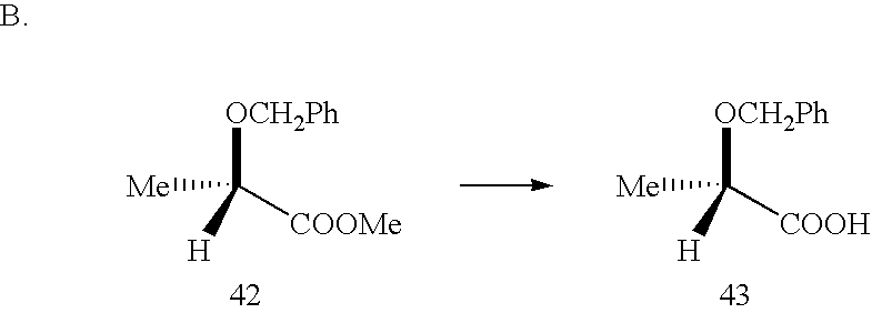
[OCH2Ph]C([H])([Me])[COOMe].[OCH2Ph]C([H])([Me])[COOH]
